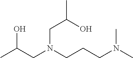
CC(CN(CCCN(C)C)CC(O)C)O
